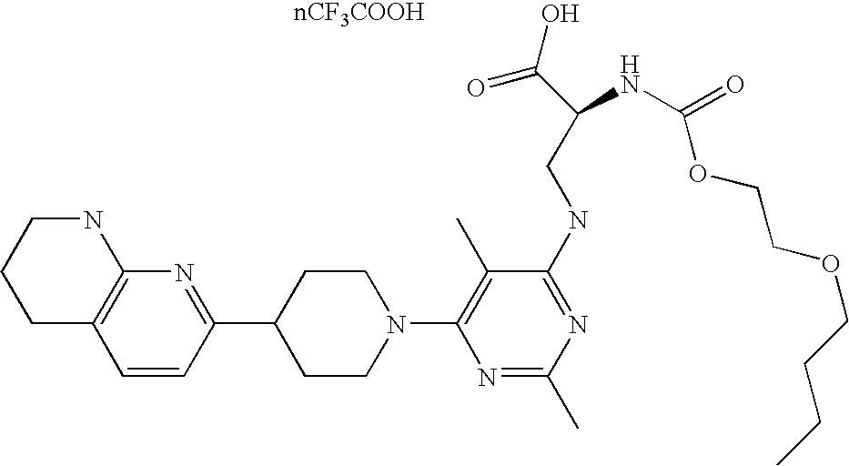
C1=CC(C2CCN(C3=C(C)C(NCC(C(=O)O)NC(OCCOCCCC)=O)=NC(C)=N3)CC2)=NC2=C1CCCN2.[nCF3COOH]
